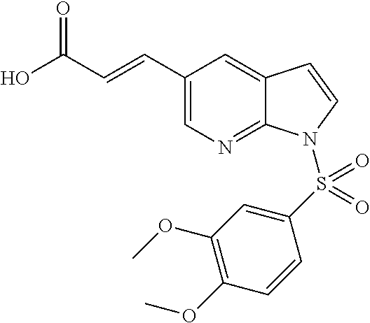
OC(C=CC1=CN=C2C(=C1)C=CN2S(C1=CC(OC)=C(OC)C=C1)(=O)=O)=O
